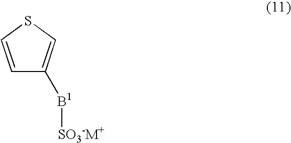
C1=CSC=C1[B1][SO3-M+]
